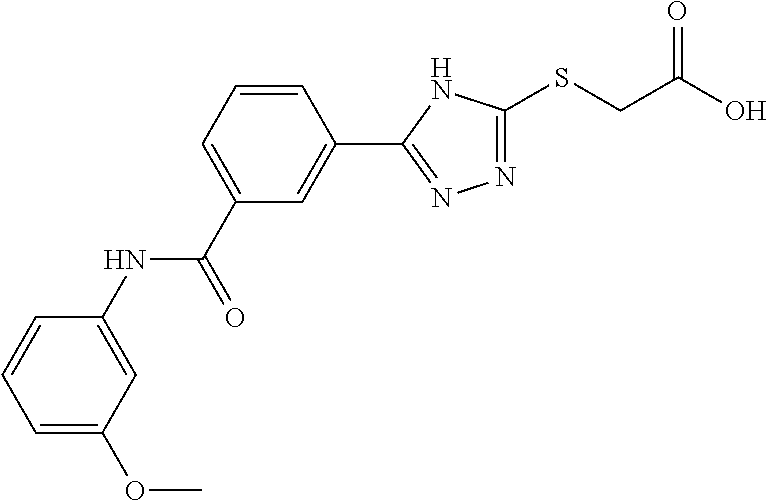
C1=CC=C(C(NC2=CC(OC)=CC=C2)=O)C=C1C1=NN=C(SCC(O)=O)N1
